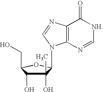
C1(O)(C)C(O)C(CO)OC1N1C2=C(N=C1)C(=O)[NH]C=N2
